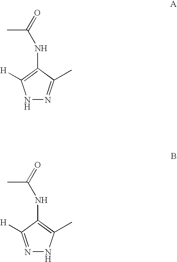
N1N=C(C)C(NC(C)=O)=C1[H].N1=C([H])C(NC(C)=O)=C(C)N1
